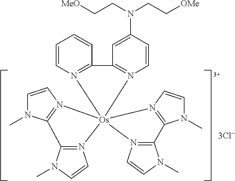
C1=CN2=C(C=C1)C1=N(C=CC(N(CC[OMe])CC[MeO])=C1)[Os]213(N2=C(N(C)C=C2)C2=N1C=CN2C)N1=C(N(C)C=C1)C1=N3C=CN1C
